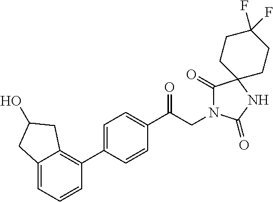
C1(C(CN2C(=O)C3(NC2=O)CCC(F)(F)CC3)=O)=CC=C(C2=C3C(=CC=C2)CC(O)C3)C=C1
